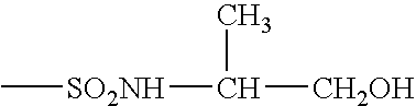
C[SO2NH]C(C)[CH2OH]
